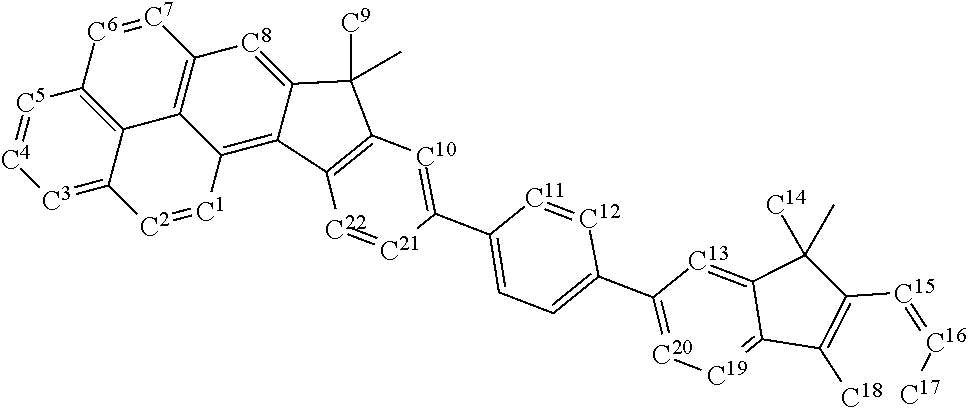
[C3]1=C2C3=C([C5]=[C4]1)[C6]=[C7]C1=C3C(=C3C(=[C8]1)C([C9])(C)C1=C3[C22]=[C21]C(C3=CC=C(C4=[C20][C19]=C5C(=[C13]4)C([C14])(C)C([C15]=[C16][C17])=C5[C18])[C12]=[C11]3)=[C10]1)[C1]=[C2]2
